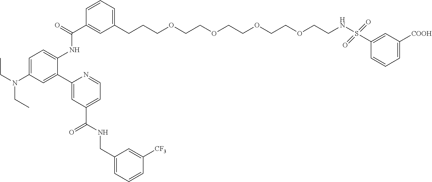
C1=C(N(CC)CC)C=C(C2=CC(C(=O)NCC3=CC=CC([CF3])=C3)=CC=N2)C(NC(=O)C2=CC(CCCOCCOCCOCCOCCNS(C3=CC([COOH])=CC=C3)(=O)=O)=CC=C2)=C1
